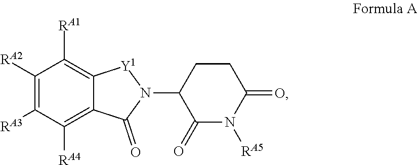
C1([RA3])=C([RA2])C([RA1])=C2[Y1]N(C3C(=O)N([RA5])C(=O)CC3)C(=O)C2=C1[RA4]
